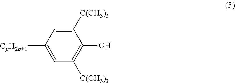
C1=C([CpH2p+1])C=C([C(CH3)3])C(O)=C1[C(CH3)3]
